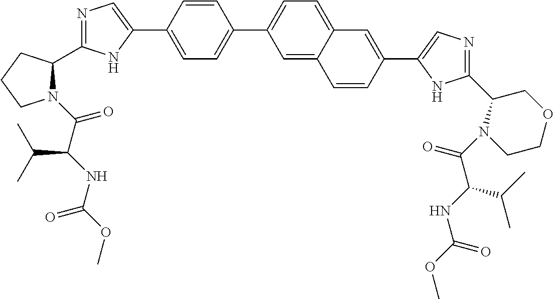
N1(C(=O)C(NC(OC)=O)C(C)C)C(C2=NC=C(C3=CC=C(C4=CC=C5C(=C4)C=CC(C4=CN=C(C6N(C(C(C(C)C)NC(=O)OC)=O)CCOC6)N4)=C5)C=C3)N2)CCC1
